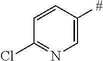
C1=C([#])C=CC(Cl)=N1
